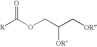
[R]C(OCC(C[OR])[OR])=O
